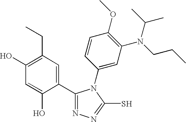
C1=C(O)C(C2=NN=C(S)N2C2=CC(N(C(C)C)CCC)=C(OC)C=C2)=CC(CC)=C1O
